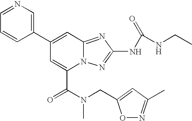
C1(C2=CC3=NC(NC(=O)NCC)=NN3C(C(N(CC3=CC(C)=NO3)C)=O)=C2)=CN=CC=C1
